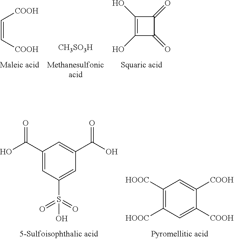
C(=C[COOH])[COOH].[CH3SO3H].C1(O)=C(O)C(=O)C1=O.C1(C(O)=O)=CC(S(=O)(=O)O)=CC(C(O)=O)=C1.C1([HOOC])=C([HOOC])C=C([COOH])C([COOH])=C1
